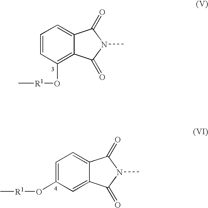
C[R1]OC1=C2C(=CC=C1)C(=O)N(C)C2=O.C1=C2C(=CC=C1O[R1]C)C(=O)N(C)C2=O
